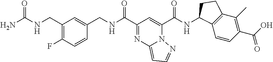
C1(C(=O)NCC2=CC(CNC(N)=O)=C(F)C=C2)=NC2=CC=NN2C(C(=O)NC2C3=C(C(C)=C(C(O)=O)C=C3)CC2)=C1
